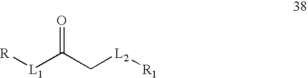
[L1](C(C[L2][R1])=O)[R]
